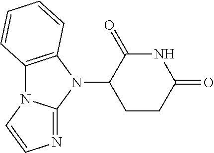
N1(C2CCC(=O)NC2=O)C2=C(N3C1=NC=C3)C=CC=C2
